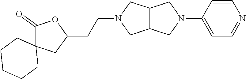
C12C(CN(C3=CC=NC=C3)C1)CN(CCC1OC(=O)C3(C1)CCCCC3)C2
